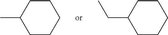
C1CCCCC1C.C1CCCCC1CC
